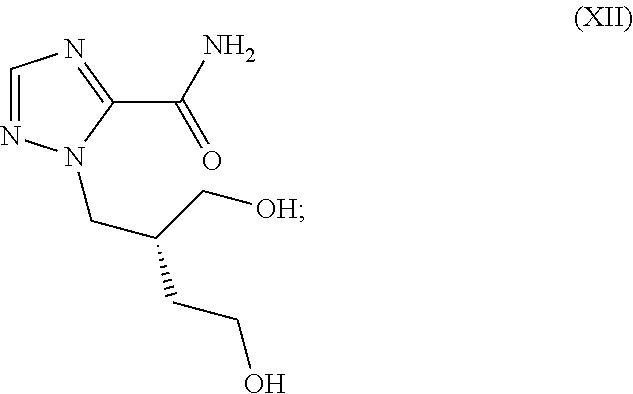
C1=NN(CC(C[OH])CCO)C(C(N)=O)=N1
